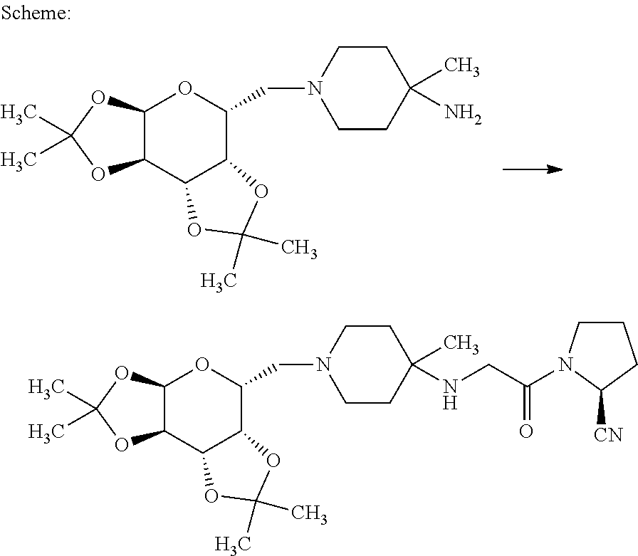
C12C(OC(C)(C)O1)OC(CN1CCC(C)(N)CC1)C1C2OC(C)(C)O1.C12C(OC(C)(C)O1)OC(CN1CCC(C)(NCC(=O)N3CCCC3[CN])CC1)C1C2OC(C)(C)O1
